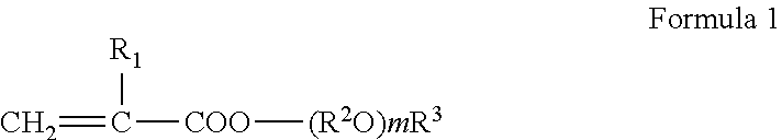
C=C([R1])[COO][(R2O)mR3]
